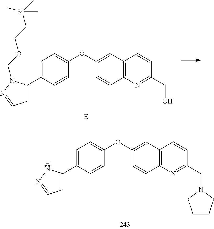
C1(OC2=CC=C(C3=CC=NN3COCC[Si](C)(C)C)C=C2)=CC2=C(C=C1)N=C(CO)C=C2.C1(OC2=CC=C(C3=CC=NN3)C=C2)=CC2=C(C=C1)N=C(CN1CCCC1)C=C2
